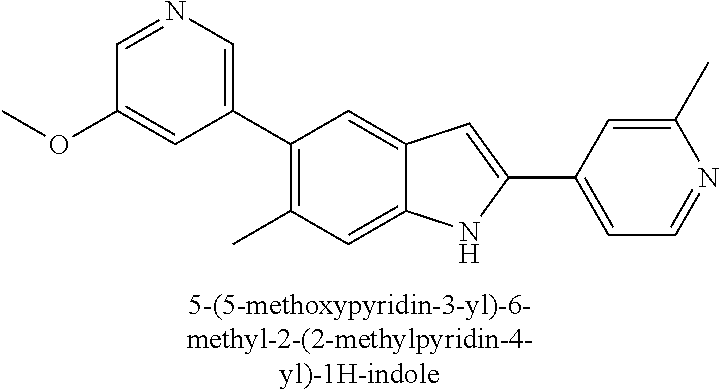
C1(C2=CN=CC(OC)=C2)=C(C)C=C2C(=C1)C=C(C1=CC=NC(C)=C1)N2
